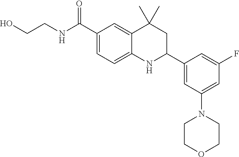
C(C1=CC=C2C(=C1)C(C)(C)CC(C1=CC(N3CCOCC3)=CC(F)=C1)N2)(=O)NCCO
